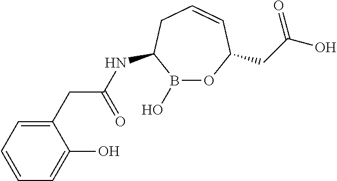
N(C(CC1=CC=CC=C1O)=O)C1B(O)OC(CC(O)=O)C=CC1
